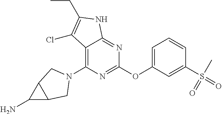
C1(N2CC3C(N)C3C2)=C2C(=NC(OC3=CC=CC(S(=O)(C)=O)=C3)=N1)NC(CC)=C2Cl
